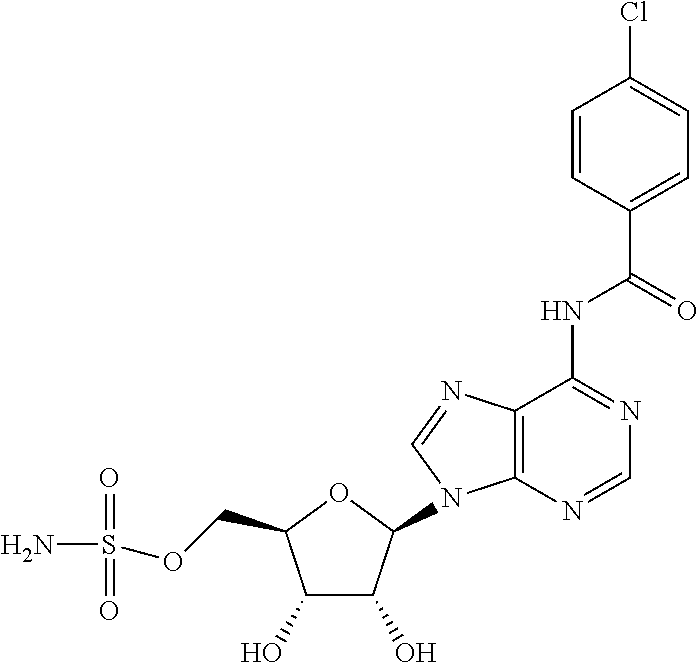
C1(O)C(O)C(N2C3=C(N=C2)C(NC(C2=CC=C(Cl)C=C2)=O)=NC=N3)OC1COS(N)(=O)=O
